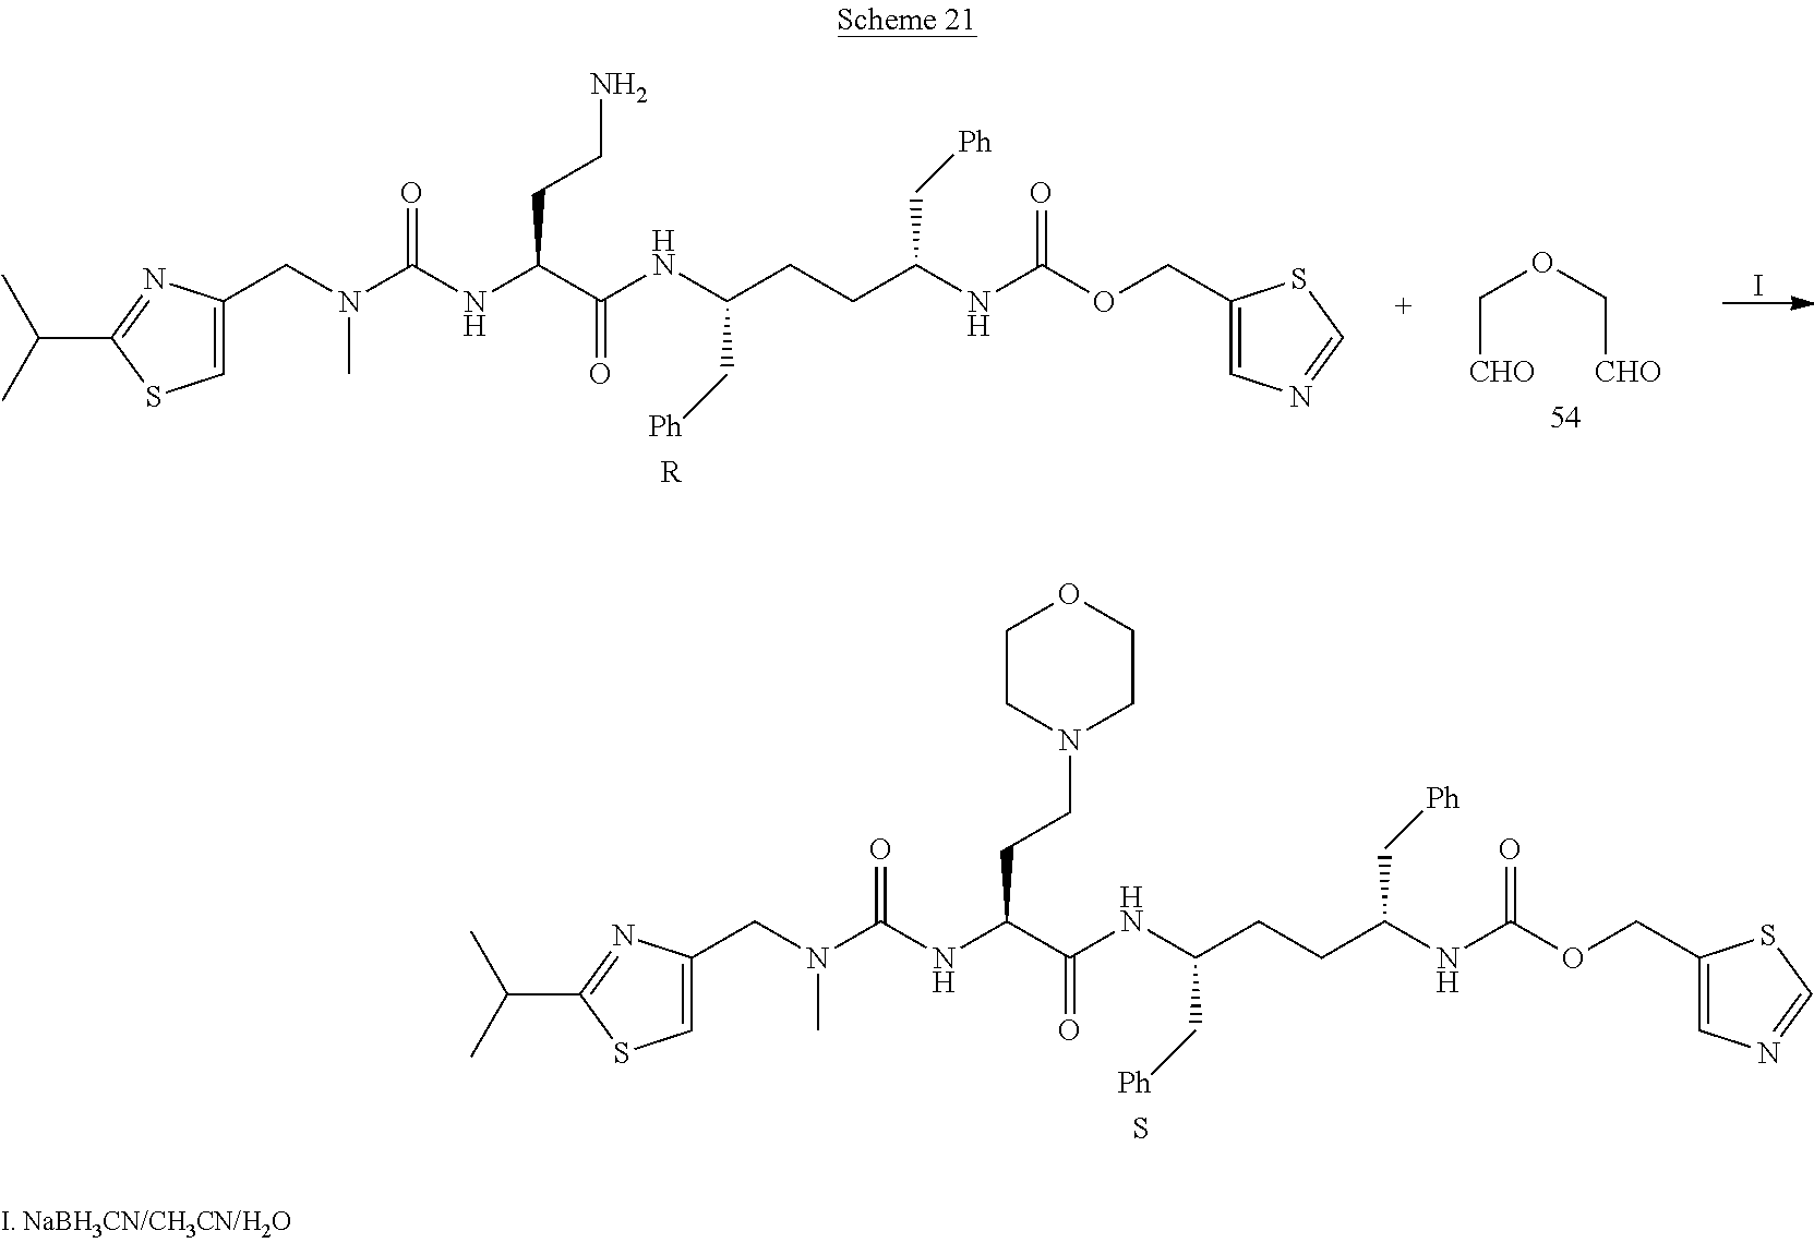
C1=C(CN(C)C(NC(C(NC(CCC(NC(OCC2=CN=CS2)=O)C[Ph])C[Ph])=O)CCN)=O)N=C(C(C)C)S1.[R].O(C[CHO])C[CHO].I.C1=C(CN(C)C(NC(C(NC(CCC(NC(OCC2=CN=CS2)=O)C[Ph])C[Ph])=O)CCN2CCOCC2)=O)N=C(C(C)C)S1.S
